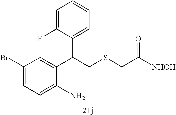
C1=C(N)C(C(CSCC(=O)[NHOH])C2=CC=CC=C2F)=CC(Br)=C1
